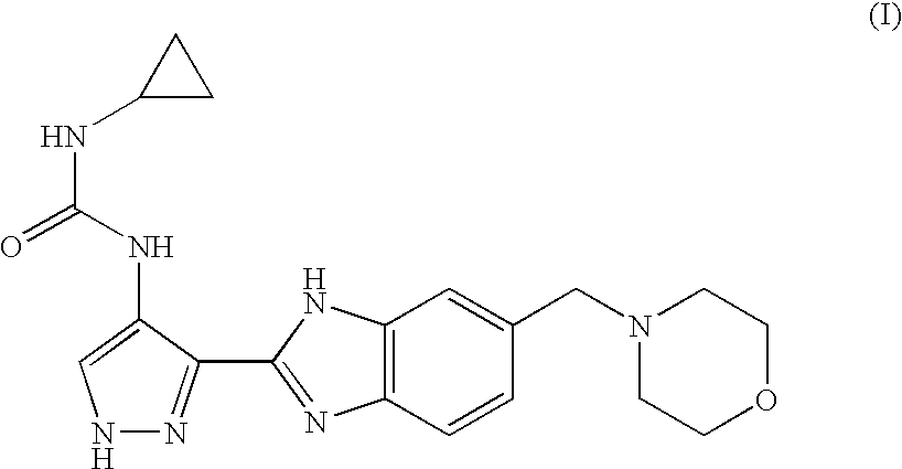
C(=O)(NC1=CNN=C1C1=NC2=C(N1)C=C(CN1CCOCC1)C=C2)NC1CC1
